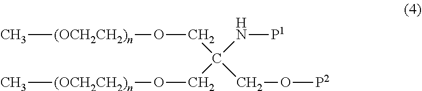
C[(OCH2CH2)n]OCC(N[P1])(CO[P2])CO[(OCH2CH2)n]C
